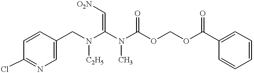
C1=CC(Cl)=NC=C1CN(C(N(C(OCOC(C1=CC=CC=C1)=O)=O)C)=C[O2N])[C2H5]
